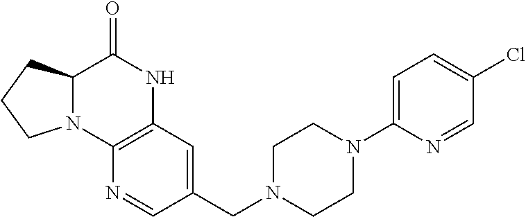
C12N(C3=C(NC1=O)C=C(CN1CCN(C4=CC=C(Cl)C=N4)CC1)C=N3)CCC2
